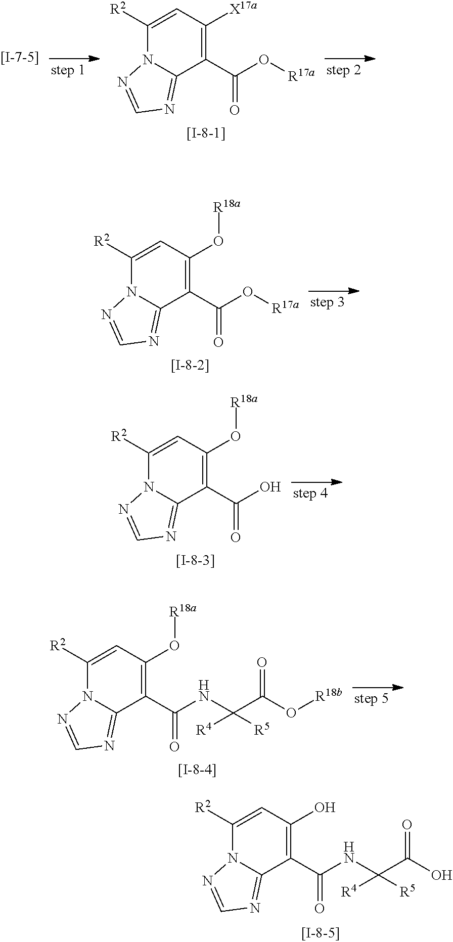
C1=C([R2])N2C(=NC=N2)C(C(O[R17a])=O)=C1[X17a].C1=C([R2])N2C(=NC=N2)C(C(O[R17a])=O)=C1O[R18a].C1=C([R2])N2C(=NC=N2)C(C(O)=O)=C1O[R18a].C1=C([R2])N2C(=NC=N2)C(C(NC(C(O[R18b])=O)([R4])[R5])=O)=C1O[R18a].C1=C([R2])N2C(=NC=N2)C(C(NC(C(O)=O)([R4])[R5])=O)=C1O
